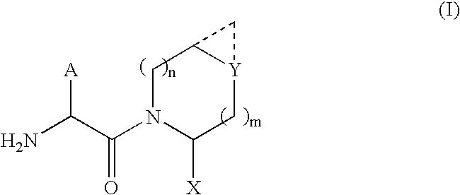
NC(C(N1C([X])C[Y]2C(C1)C2)=O)[A]
